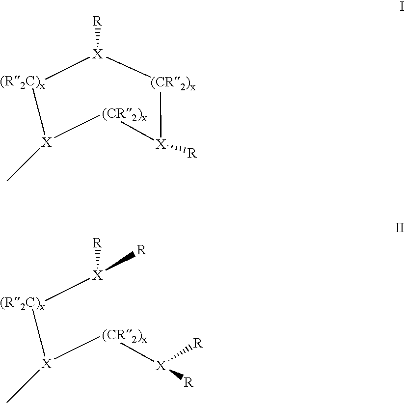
[R][X]1[(R2C)x][X](C)[(CR2)x][X]([R])[(CR2)x]1.[R][X]([(R2C)x][X]([(CR2)x][X]([R])[R])C)[R]
